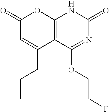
C12=C(C(OCCF)=NC(=O)N1)C(CCC)=CC(=O)O2
